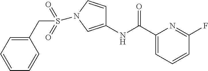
C1=CC=C(CS(=O)(=O)N2C=CC(NC(C3=CC=CC(F)=N3)=O)=C2)C=C1
